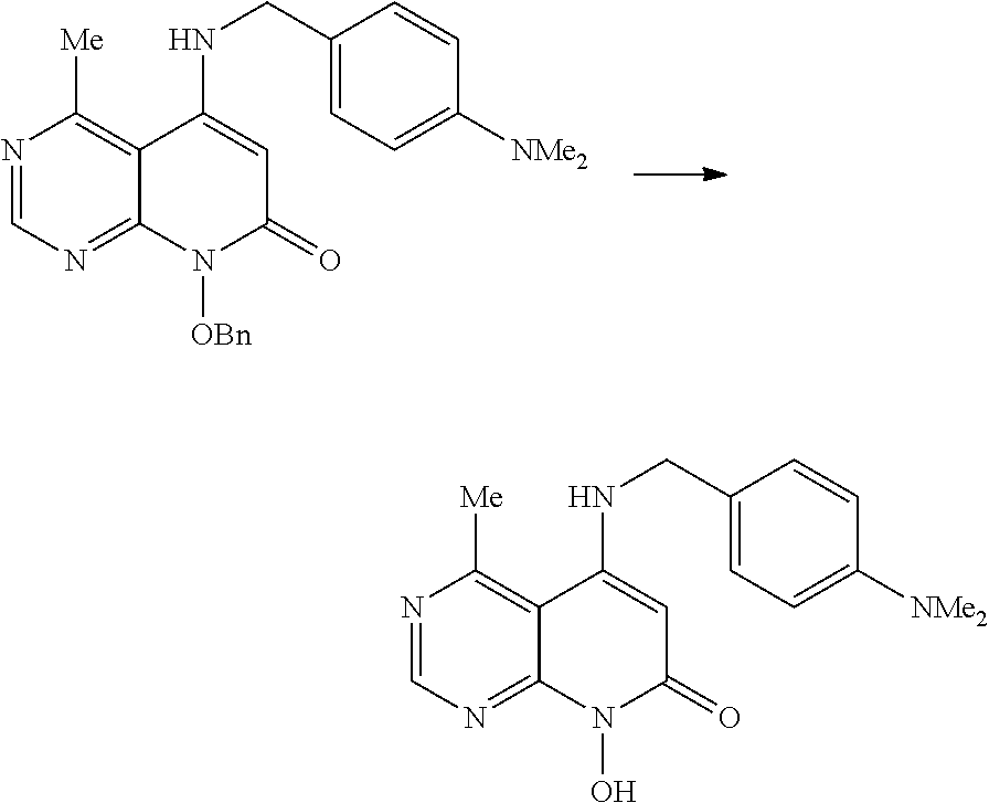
N1=CN=C2C(=C1[Me])C(NCC1=CC=C([NMe2])C=C1)=CC(=O)N2[OBn].N1=CN=C2C(=C1[Me])C(NCC1=CC=C([NMe2])C=C1)=CC(=O)N2O
